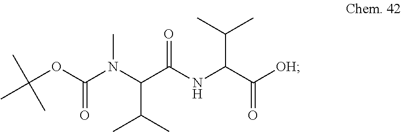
C(OC(N(C(C(NC(C([OH])=O)C(C)C)=O)C(C)C)C)=O)(C)(C)C
